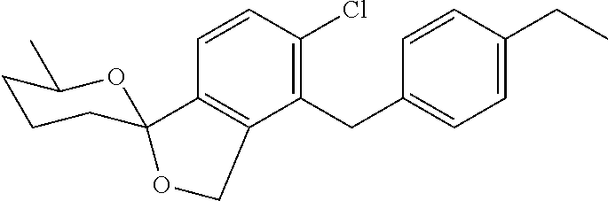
C1(CC2=CC=C(CC)C=C2)=C(Cl)C=CC2=C1COC21CCCC(C)O1
